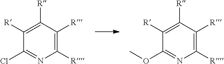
C1([R])=C([R])C([R])=C([R])N=C1Cl.C1([R])=C([R])C([R])=C([R])N=C1OC
